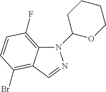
N1(C2OCCCC2)C2=C(F)C=CC(Br)=C2C=N1
